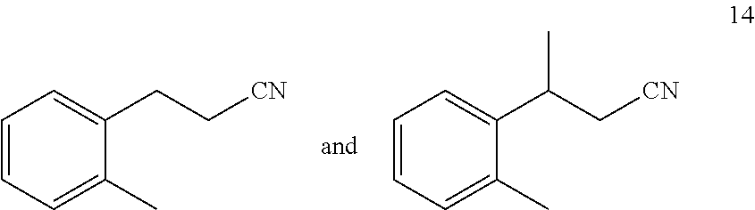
C1=CC=C(C)C(CC[CN])=C1.C1=CC=C(C)C(C(C[CN])C)=C1
